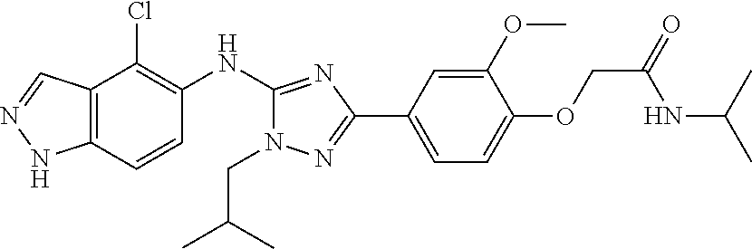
C12=C(C=CC(NC3=NC(C4=CC=C(OCC(NC(C)C)=O)C(OC)=C4)=NN3CC(C)C)=C1Cl)NN=C2
